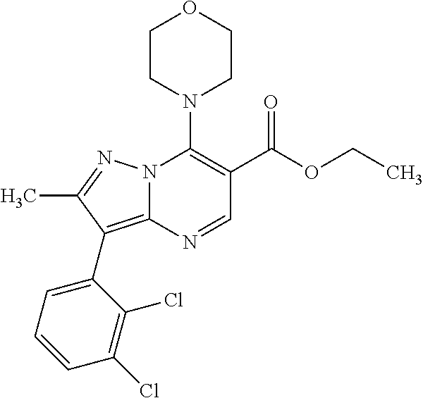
N12C(=C(C3=CC=CC(Cl)=C3Cl)C(C)=N1)N=CC(C(OCC)=O)=C2N1CCOCC1
